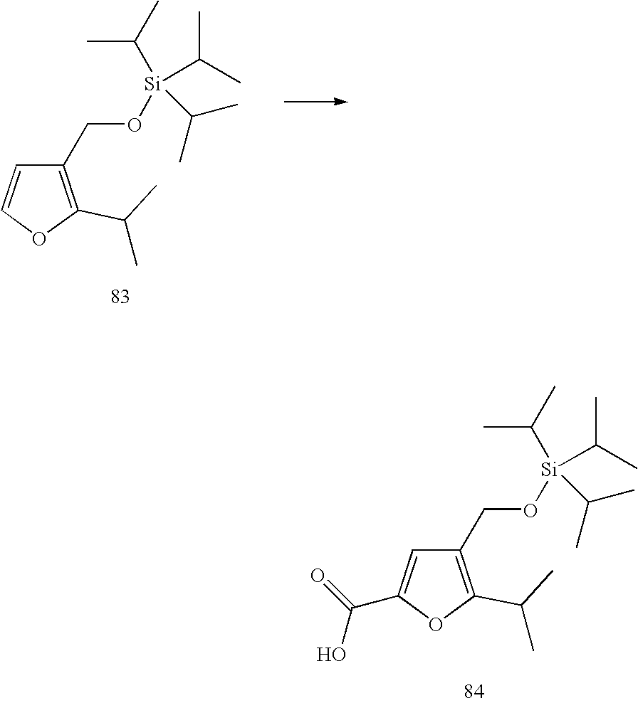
C1(CO[Si](C(C)C)(C(C)C)C(C)C)=C(C(C)C)OC=C1.C1(CO[Si](C(C)C)(C(C)C)C(C)C)=C(C(C)C)OC(C(=O)O)=C1
